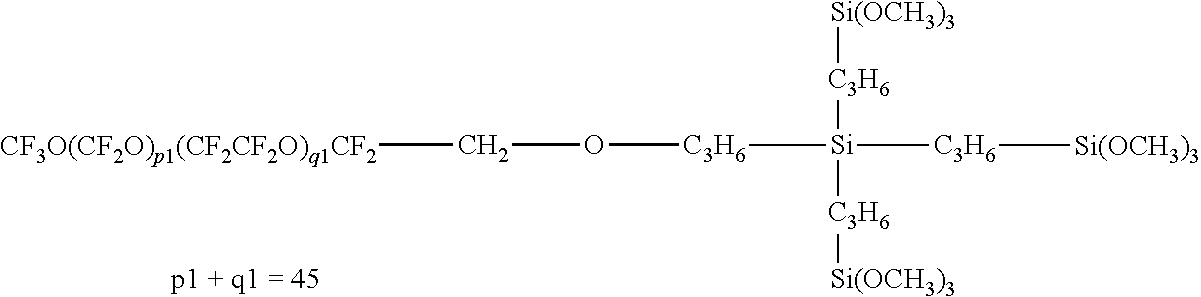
C([CF3O(CF2O)p1(CF2CF2O)q1CF2])O[C3H6][Si]([C3H6][Si(OCH3)3])([C3H6][Si(OCH3)3])[C3H6][Si(OCH3)3]
